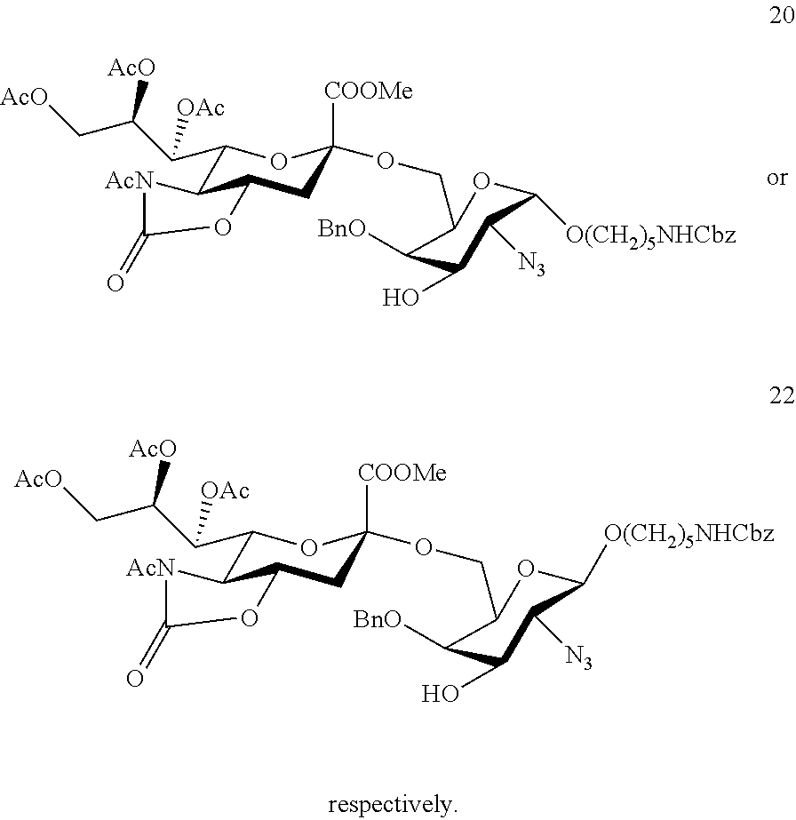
C1(C(C(C[AcO])[AcO])[OAc])C2C(CC([COOMe])(OCC3OC([O(CH2)5NHCbz])C([N3])C(O)C3[BnO])O1)OC(=O)[AcN]2.C1(C(C(C[AcO])[AcO])[OAc])C2C(CC([COOMe])(OCC3OC([O(CH2)5NHCbz])C([N3])C(O)C3[BnO])O1)OC(=O)[AcN]2
